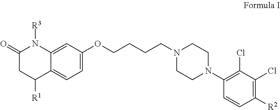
C12=CC=C(OCCCCN3CCN(C4=C(Cl)C(Cl)=C([R2])C=C4)CC3)C=C1N([R3])C(=O)CC2[R1]
